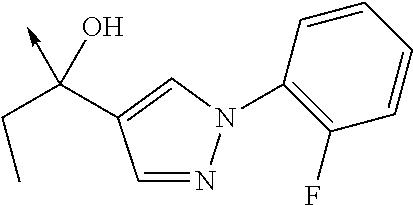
C1=NN(C2=C(F)C=CC=C2)C=C1C(CC)(O)->C
